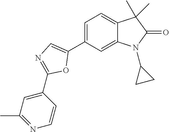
C1=C(C2=CN=C(C3=CC(C)=NC=C3)O2)C=C2C(=C1)C(C)(C)C(=O)N2C1CC1
